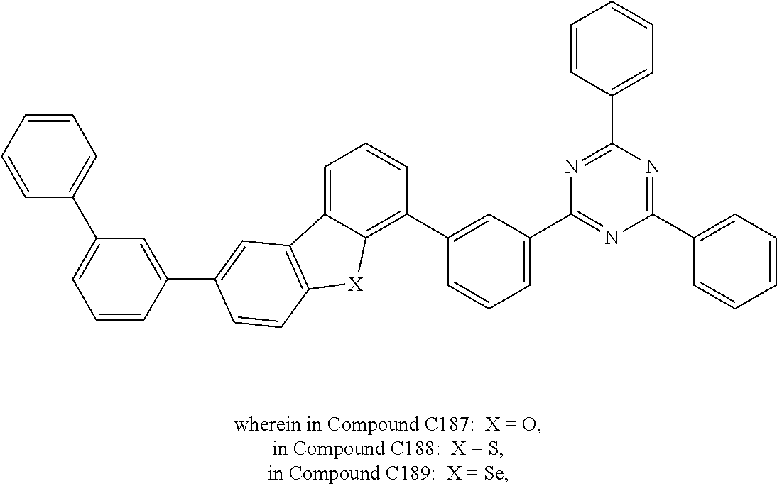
C1(C2=C3C(=CC=C2)C2=C([X]3)C=CC(C3=CC(C4=CC=CC=C4)=CC=C3)=C2)=CC(C2=NC(C3=CC=CC=C3)=NC(C3=CC=CC=C3)=N2)=CC=C1
